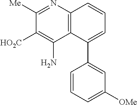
C1([Me])=NC2=C(C(N)=C1[HO2C])C(C1=CC([OMe])=CC=C1)=CC=C2
